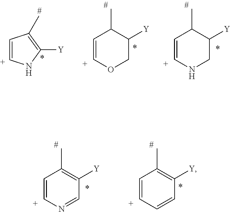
C1=[C+]NC([Y])=C1C.C1=[C+]OCC([Y])C1C.C1=[C+]NCC([Y])C1C.C1=[C+]N=CC([Y])=C1C.C1=[C+]C=CC([Y])=C1C
